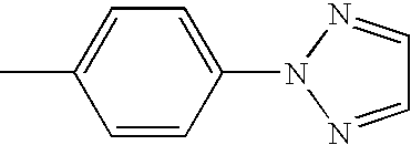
C1=CC(N2N=CC=N2)=CC=C1C
